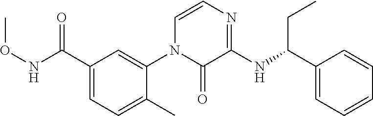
C1(C(NOC)=O)=CC=C(C)C(N2C=CN=C(NC(C3=CC=CC=C3)CC)C2=O)=C1
